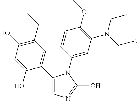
C1(C2=CN=C(O)N2C2=CC(N(CC)CC)=C(OC)C=C2)=CC(CC)=C(O)C=C1O
